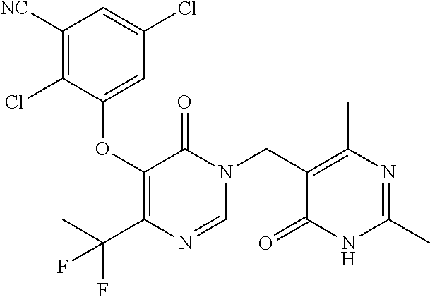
C1=NC(C(F)(F)C)=C(OC2=CC(Cl)=CC([NC])=C2Cl)C(=O)N1CC1=C(C)N=C(C)NC1=O
